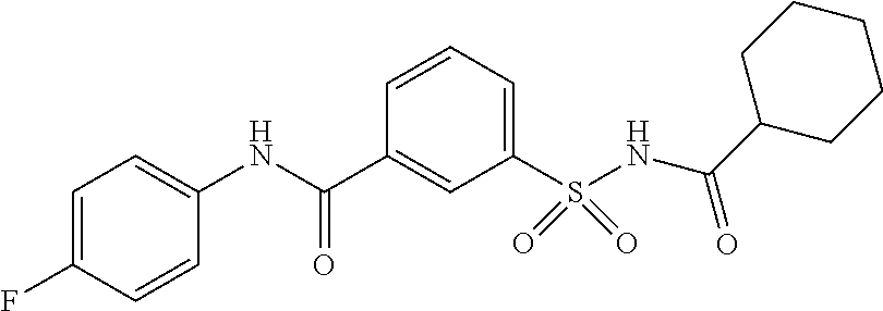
C1=C(F)C=CC(NC(C2=CC(S(=O)(NC(=O)C3CCCCC3)=O)=CC=C2)=O)=C1
